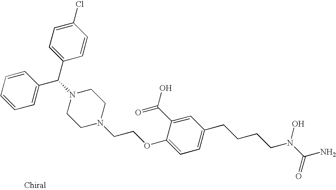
C1=C(C(N2CCN(CCOC3=CC=C(CCCCN(C(N)=O)O)C=C3C(O)=O)CC2)C2=CC=CC=C2)C=CC(Cl)=C1
